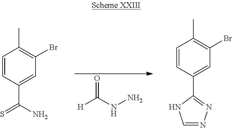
C1=CC(C(=S)N)=CC(Br)=C1C.C1=CC(C2=NN=CN2)=CC(Br)=C1C.[H]C(NN)=O
